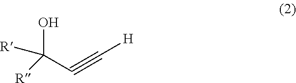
OC(C#C[H])([R])[R]
